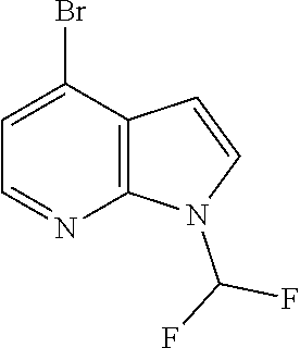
C12=C(C(Br)=CC=N1)C=CN2C(F)F
